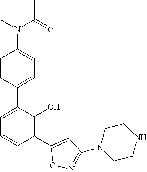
C1(N(C(C)=O)C)=CC=C(C2=CC=CC(C3=CC(N4CCNCC4)=NO3)=C2O)C=C1
